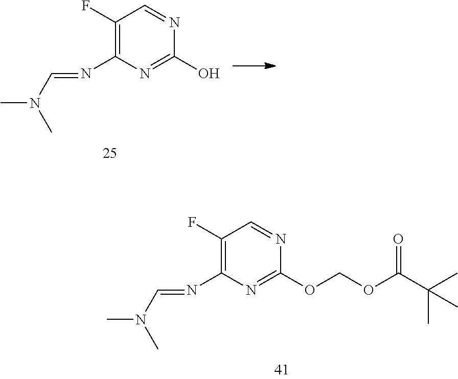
C1(F)=C(N=CN(C)C)N=C(O)N=C1.C1(F)=C(N=CN(C)C)N=C(OCOC(C(C)(C)C)=O)N=C1
